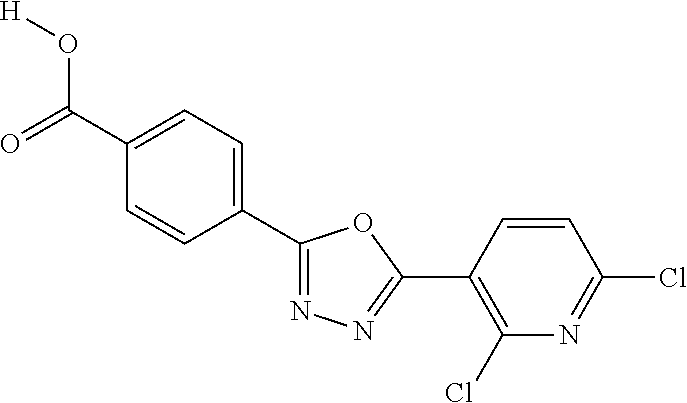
[H]OC(C1=CC=C(C2=NN=C(C3=C(Cl)N=C(Cl)C=C3)O2)C=C1)=O
